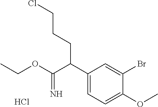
C1(C(C(OCC)=N)CCCCl)=CC=C(OC)C(Br)=C1.Cl
